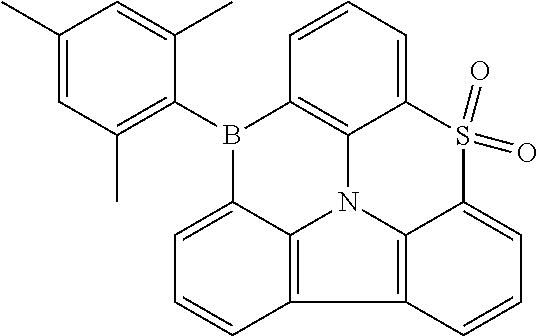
CC1=CC(C)=C(B2C3=CC=CC4=C3N3C5=C2C=CC=C5S(=O)(=O)C2=CC=CC4=C32)C(C)=C1
